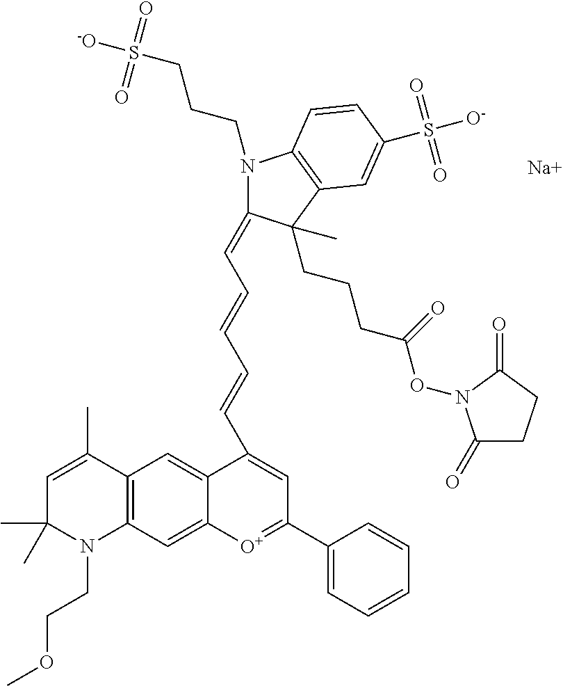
[Na].C1=C(C)C2=C(N(CCOC)C1(C)C)C=C1C(=C2)C(C=CC=CC=C2N(CCCS([-O])(=O)=O)C3=C(C2(CCCC(ON2C(=O)CCC2=O)=O)C)C=C(S([O-])(=O)=O)C=C3)=CC(C2=CC=CC=C2)=[O+]1
